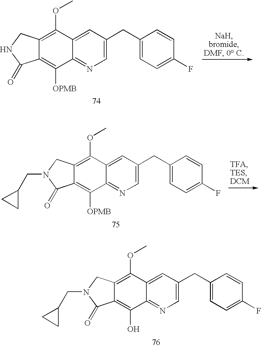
C12=C([OPMB])C3=NC=C(CC4=CC=C(F)C=C4)C=C3C(OC)=C1CNC2=O.C12=C([OPMB])C3=NC=C(CC4=CC=C(F)C=C4)C=C3C(OC)=C1CN(CC1CC1)C2=O.C12=C(O)C3=NC=C(CC4=CC=C(F)C=C4)C=C3C(OC)=C1CN(CC1CC1)C2=O
